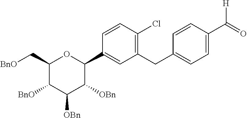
O=C(C1=CC=C(CC2=C(Cl)C=CC(C3OC(C[BnO])C([BnO])C([OBn])C3[OBn])=C2)C=C1)[H]
